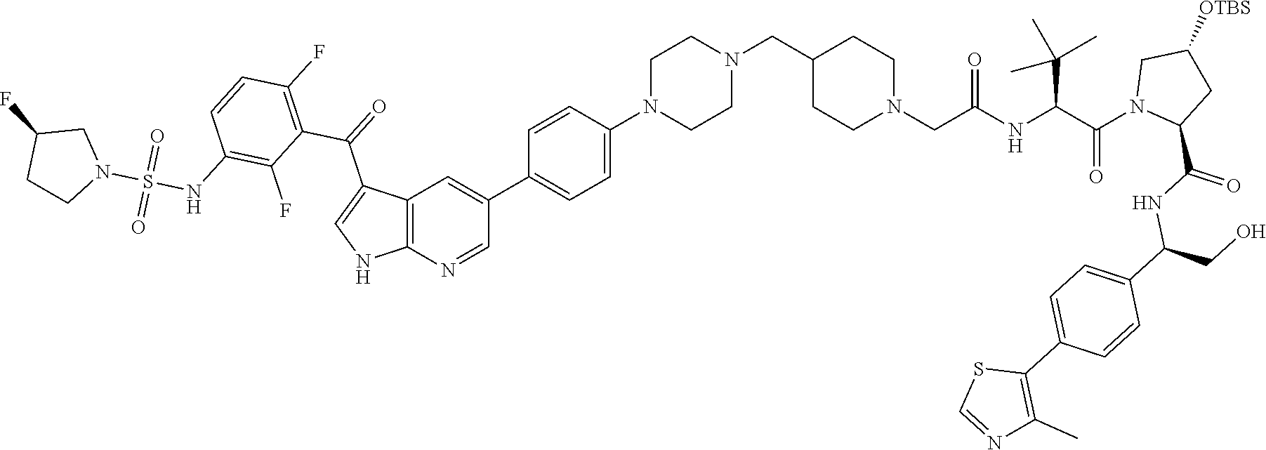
C1N(C2=CC=C(C3=CC4=C(N=C3)NC=C4C(=O)C3=C(F)C=CC(NS(N4CC(F)CC4)(=O)=O)=C3F)C=C2)CCN(CC2CCN(CC(=O)NC(C(C)(C)C)C(N3C(C(NC(C4=CC=C(C5=C(C)N=CS5)C=C4)CO)=O)CC([OTBS])C3)=O)CC2)C1
